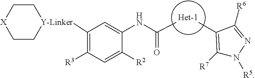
C1([Y-Linker]2CC[X]CC2)=C([R3])C=C([R2])C(NC(=O)C)=C1.[Het-1].C1([R7])=C(C)C([R6])=NN1[R5]
